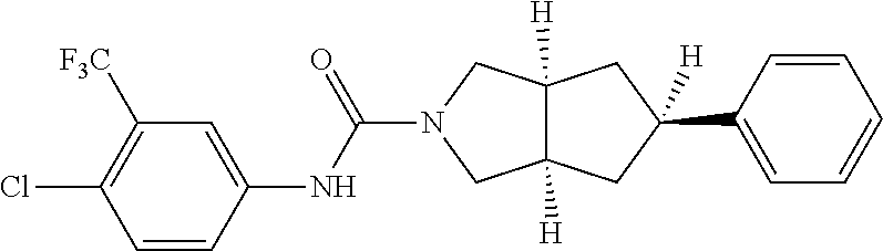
C1(C2([H])CC3([H])CN(C(NC4=CC([F3C])=C(Cl)C=C4)=O)CC3([H])C2)=CC=CC=C1
